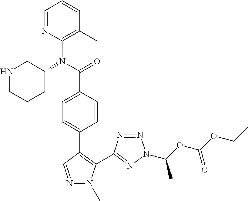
C1=NC(N(C(=O)C2=CC=C(C3=C(C4=NN(C(OC(OCC)=O)C)N=N4)N(C)N=C3)C=C2)C2CNCCC2)=C(C)C=C1
